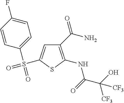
C1(C(N)=O)=C(NC(C(O)([CF3])[CF3])=O)SC(S(=O)(C2=CC=C(F)C=C2)=O)=C1
